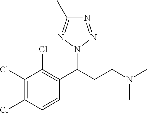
C1(Cl)=C(Cl)C=CC(C(CCN(C)C)N2N=C(C)N=N2)=C1Cl
